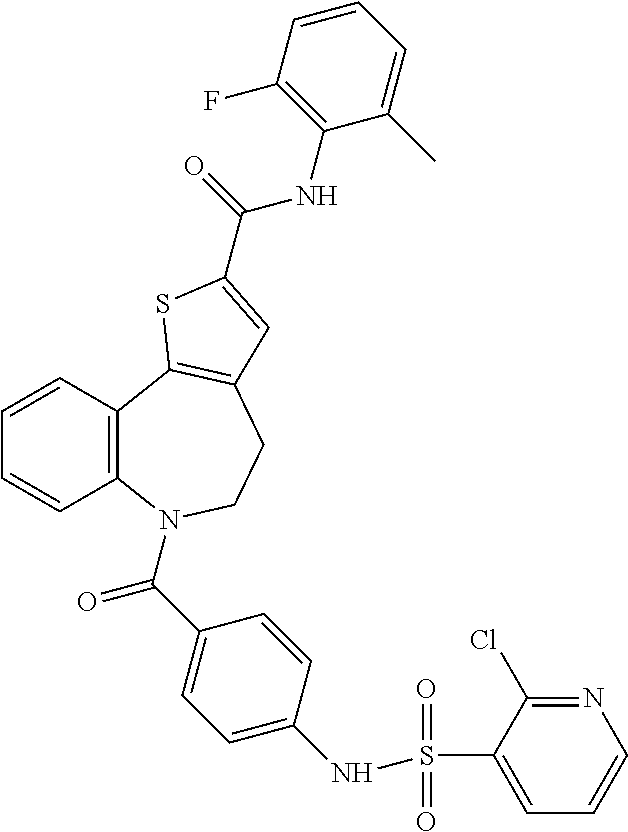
C1=CC2=C(C=C1)N(C(C1=CC=C(NS(C3=CC=CN=C3Cl)(=O)=O)C=C1)=O)CCC1=C2SC(C(NC2=C(F)C=CC=C2C)=O)=C1
